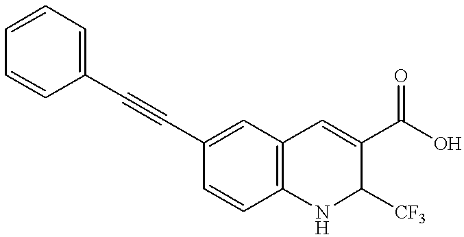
C1=CC2=C(C=C1C#CC1=CC=CC=C1)C=C(C(O)=O)C([CF3])N2
